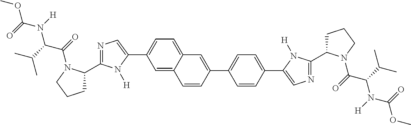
C1=C2C(=CC=C1C1=CN=C(C3CCCN3C(C(N(C(OC)=O)[H])C(C)C)=O)N1[H])C=C(C1=CC=C(C3=CN=C(C4CCCN4C(=O)C(C(C)C)N([H])C(=O)OC)N3[H])C=C1)C=C2
